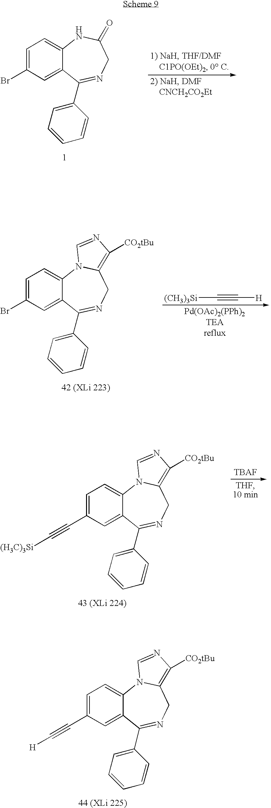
C1=C(C#C[H])C=C2C(=C1)N1C(=C([CO2tBu])N=C1)CN=C2C1=CC=CC=C1.C1=C(Br)C=C2C(=C1)NC(=O)CN=C2C1=CC=CC=C1.C1=C(Br)C=C2C(=C1)N1C(=C([CO2tBu])N=C1)CN=C2C1=CC=CC=C1.[(CH3)3Si]C#C[H].C1=C(C#C[(H3C)3Si])C=C2C(=C1)N1C(=C([CO2tBu])N=C1)CN=C2C1=CC=CC=C1
